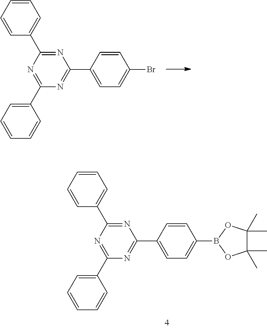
C1=CC=CC(C2=NC(C3=CC=C(B4OC(C)(C)C(C)(C)O4)C=C3)=NC(C3=CC=CC=C3)=N2)=C1.C1=CC=CC(C2=NC(C3=CC=C(Br)C=C3)=NC(C3=CC=CC=C3)=N2)=C1
